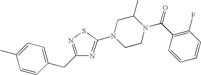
C1=CC(CC2=NSC(N3CCN(C(C4=C(F)C=CC=C4)=O)C(C)C3)=N2)=CC=C1C
